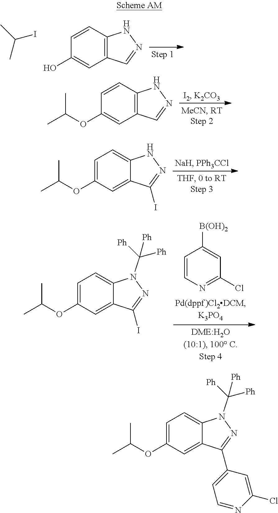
C12=C(C=CC(O)=C1)NN=C2.C(C)(I)C.C12=C(C=CC(OC(C)C)=C1)NN=C2.C1=C(OC(C)C)C=C2C(=C1)NN=C2I.C1=CN=C(Cl)C=C1[B(OH)2].C1=C(OC(C)C)C=C2C(=C1)N(C([Ph])([Ph])[Ph])N=C2I.C1=C(OC(C)C)C=C2C(=C1)N(C([Ph])([Ph])[Ph])N=C2C1=CC=NC(Cl)=C1
